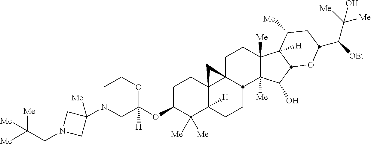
C1N(C2([Me])CN(CC([Me])([Me])[Me])C2)CC(OC2C([Me])([Me])C3([H])C4(CC2)C2(CCC5([Me])C([Me])(C(O)C6C5([H])C([Me])CC(C([OEt])C([Me])([Me])O)O6)C2CC3)C4)([H])OC1
